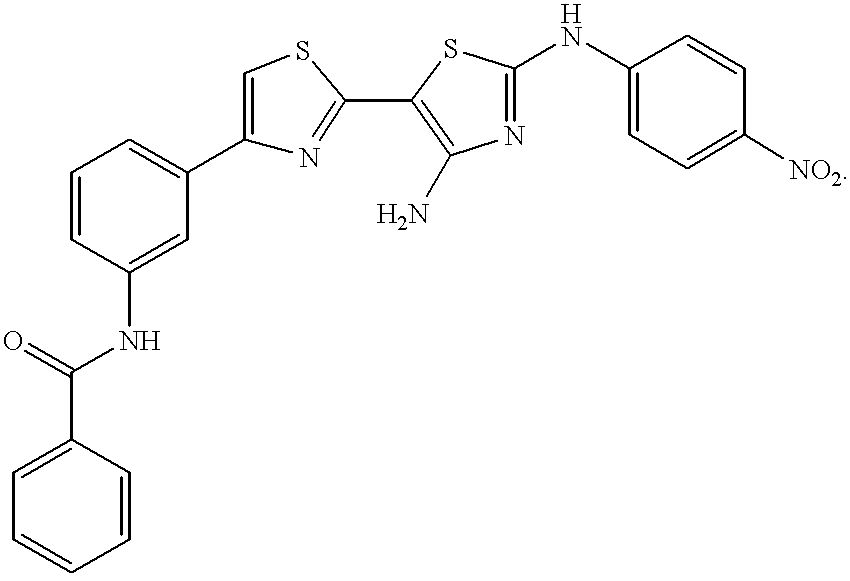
C1=CC(C(=O)NC2=CC(C3=CSC(C4=C(N)N=C(NC5=CC=C([NO2])C=C5)S4)=N3)=CC=C2)=CC=C1
